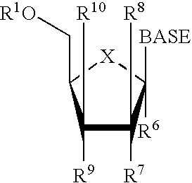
C1([R9])([R10])C([R7])([R8])C([BASE])([R6])[X]C1C[R1O]
